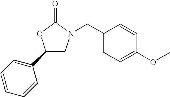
C1=CC=CC(C2CN(CC3=CC=C(OC)C=C3)C(=O)O2)=C1
